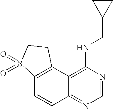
C12=C(C3=C(NCC4CC4)N=CN=C3C=C1)CCS2(=O)=O
